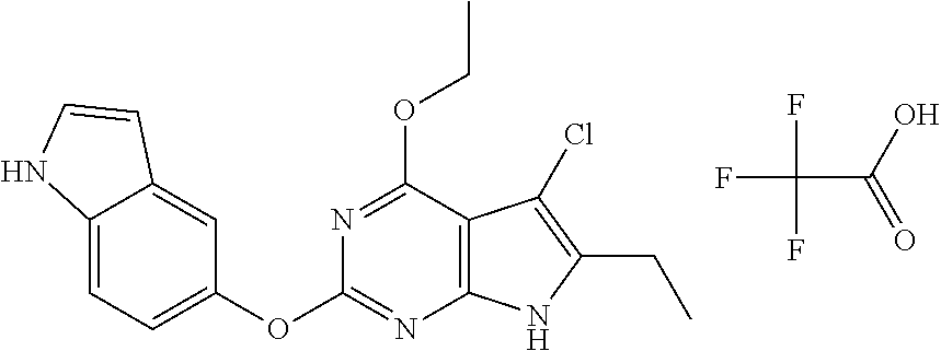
C12=CC=C(OC3=NC4=C(C(OCC)=N3)C(Cl)=C(CC)N4)C=C1C=CN2.FC(C(=O)O)(F)F
